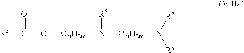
[R5]C(=O)O[CmH2m]N([R6])[CmH2m]N([R8])[R7]
